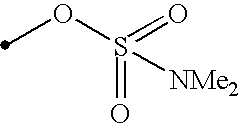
[NMe2]S(OC)(=O)=O
